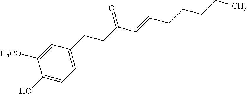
C1([H3CO])=CC(CCC(=O)C=CCCCCC)=CC=C1O
